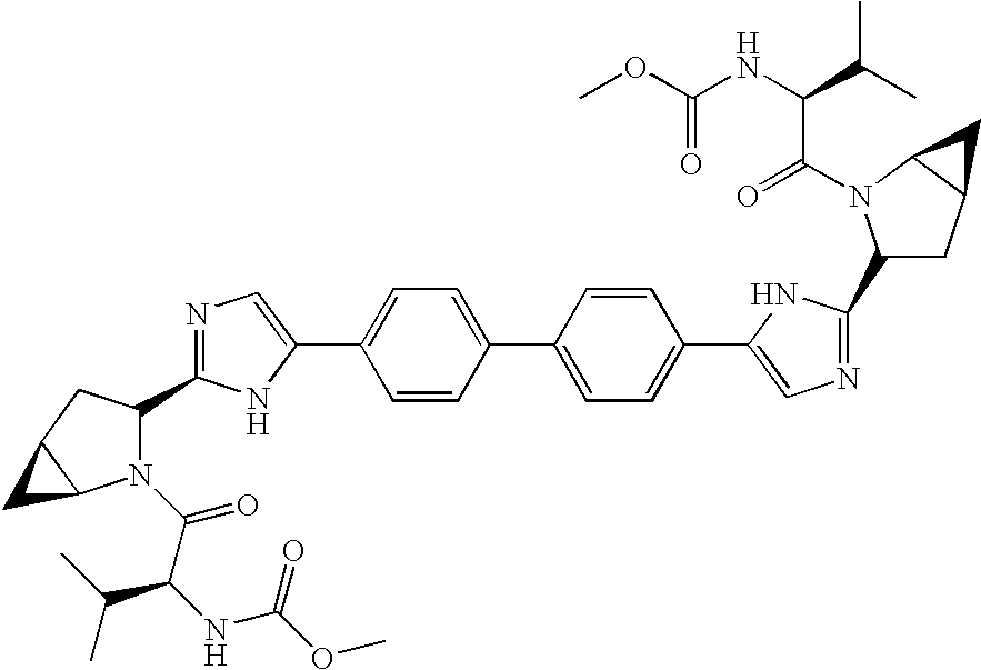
N1(C(C(NC(OC)=O)C(C)C)=O)C(C2=NC=C(C3=CC=C(C4=CC=C(C5=CN=C(C6CC7C(N6C(=O)C(NC(OC)=O)C(C)C)C7)N5)C=C4)C=C3)N2)CC2C1C2
